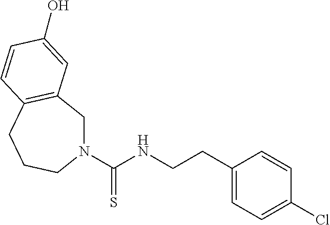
N1(C(NCCC2=CC=C(Cl)C=C2)=S)CC2=C(CCC1)C=CC(O)=C2
